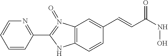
C12=C(C=CC(C=CC(NO)=O)=C1)NC(C1=NC=CC=C1)=N2=O
